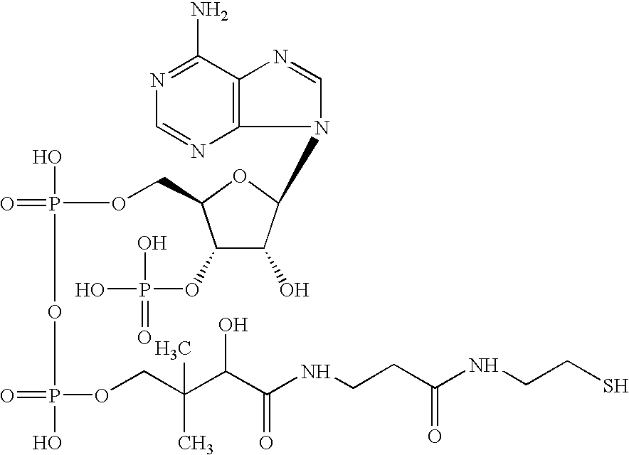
C12=C(C(N)=NC=N1)N=CN2C1C(O)C(OP(O)(O)=O)C(COP(=O)(O)OP(=O)(OCC(C(C(NCCC(NCCS)=O)=O)O)(C)C)O)O1
